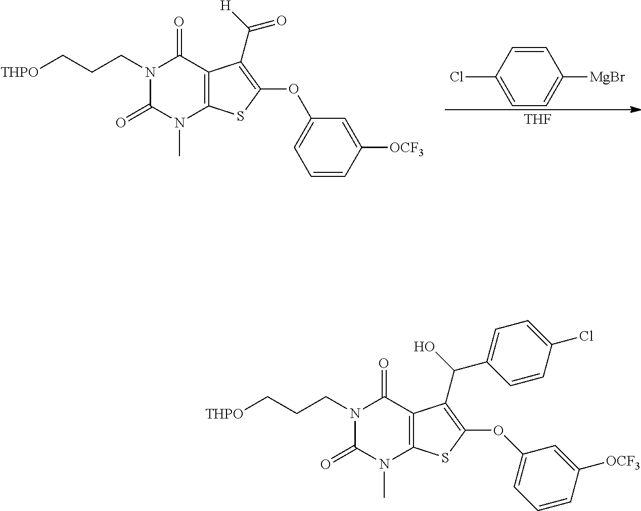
C1=CC(Cl)=CC=C1[MgBr].[THF].O(C1=C(C(=O)[H])C2=C(S1)N(C)C(=O)N(CCC[THPO])C2=O)C1=CC=CC([OCF3])=C1.O(C1=C(C(O)C2=CC=C(Cl)C=C2)C2=C(S1)N(C)C(=O)N(CCC[THPO])C2=O)C1=CC=CC([OCF3])=C1
